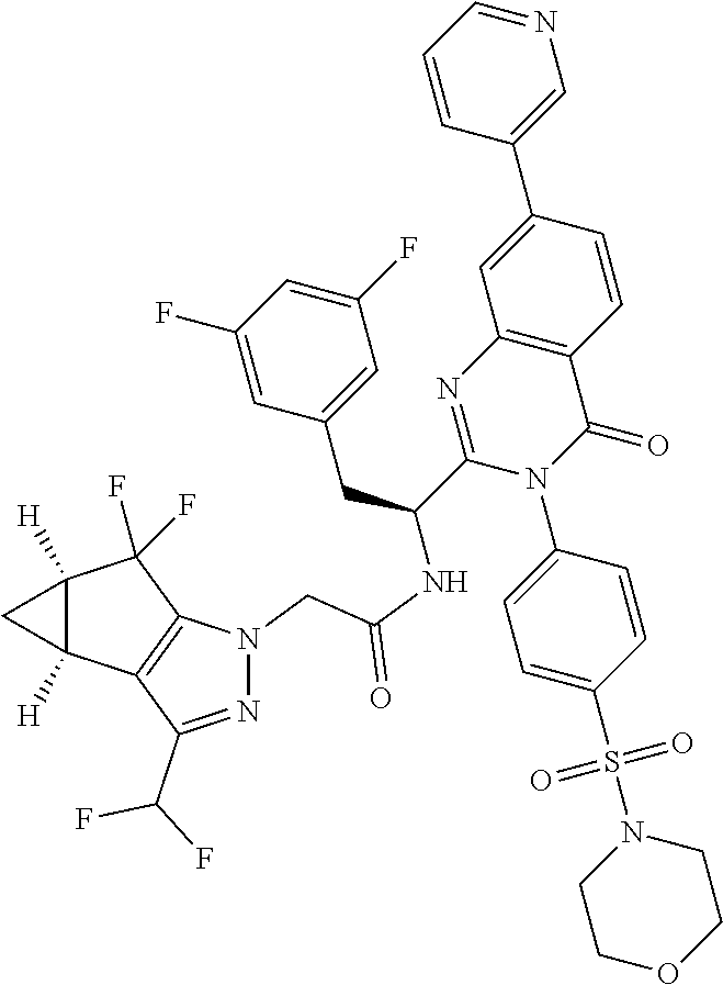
C12([H])C([H])(C3=C(C1(F)F)N(CC(NC(C1=NC4=C(C(=O)N1C1=CC=C(S(N5CCOCC5)(=O)=O)C=C1)C=CC(C1=CN=CC=C1)=C4)CC1=CC(F)=CC(F)=C1)=O)N=C3C(F)F)C2
